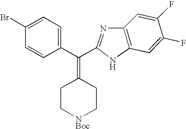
C1=C(F)C(F)=CC2=C1N=C(C(C1=CC=C(Br)C=C1)=C1CC[NBoc]CC1)N2
